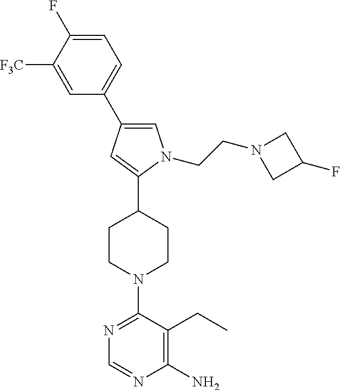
C1=C(C2=CC=C(F)C([F3C])=C2)C=C(C2CCN(C3=NC=NC(N)=C3CC)CC2)N1CCN1CC(F)C1
